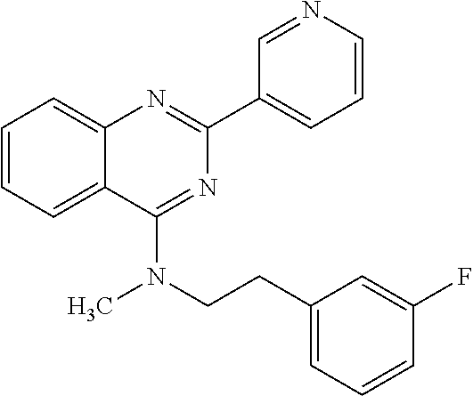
C1(C2=CC=CN=C2)=NC2=CC=CC=C2C(N(CCC2=CC=CC(F)=C2)C)=N1
